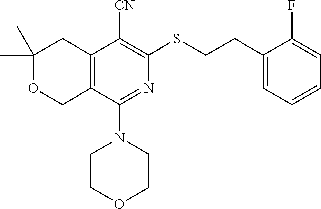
C1(C)(C)OCC2=C(C1)C([CN])=C(SCCC1=CC=CC=C1F)N=C2N1CCOCC1
